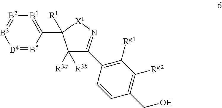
[B1]1=C(C2([R1])C([R3a])([R3b])C(C3=C([Rg1])C([Rg2])=C(CO)C=C3)=N[X1]2)[B5]=[B4][B3]=[B2]1
